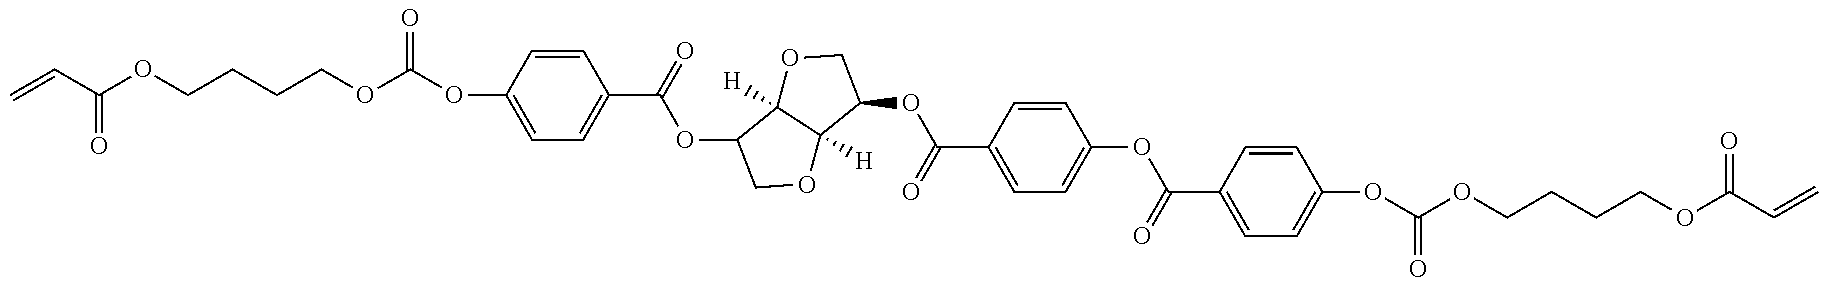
C=CC(OCCCCOC(OC1=CC=C(C(=O)OC2C3([H])OCC(OC(C4=CC=C(OC(C5=CC=C(OC(OCCCCOC(C=C)=O)=O)C=C5)=O)C=C4)=O)C3([H])OC2)C=C1)=O)=O
